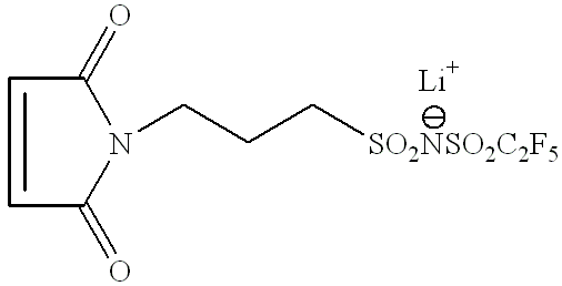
C1(=O)C=CC(=O)N1CCC[SO2NSO2C2F5]
